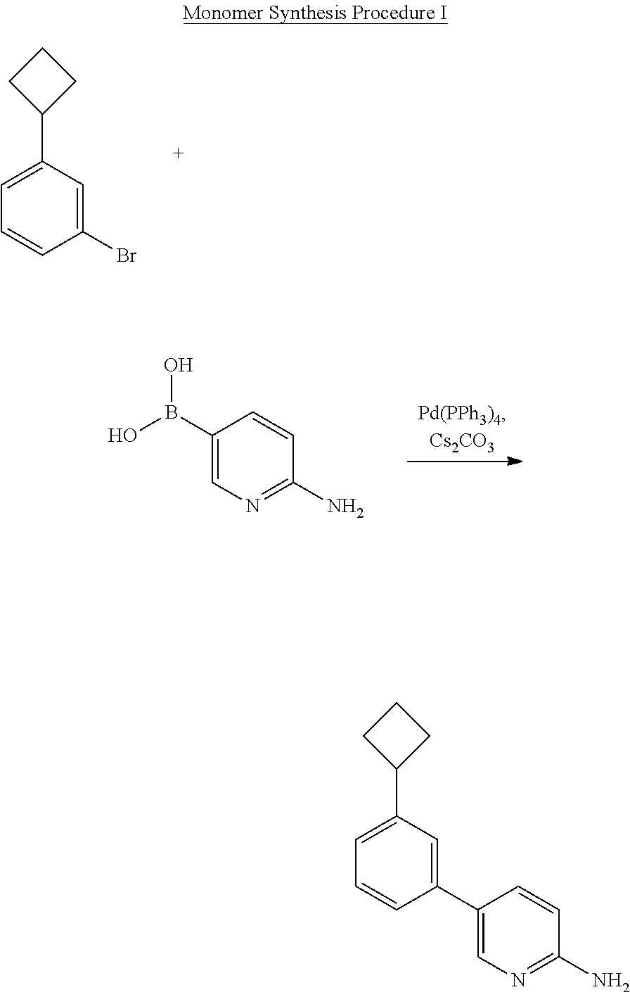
C1=CC(Br)=CC(C2CCC2)=C1.C1(B(O)O)=CN=C(N)C=C1.C1=CC(C2=CN=C(N)C=C2)=CC(C2CCC2)=C1
